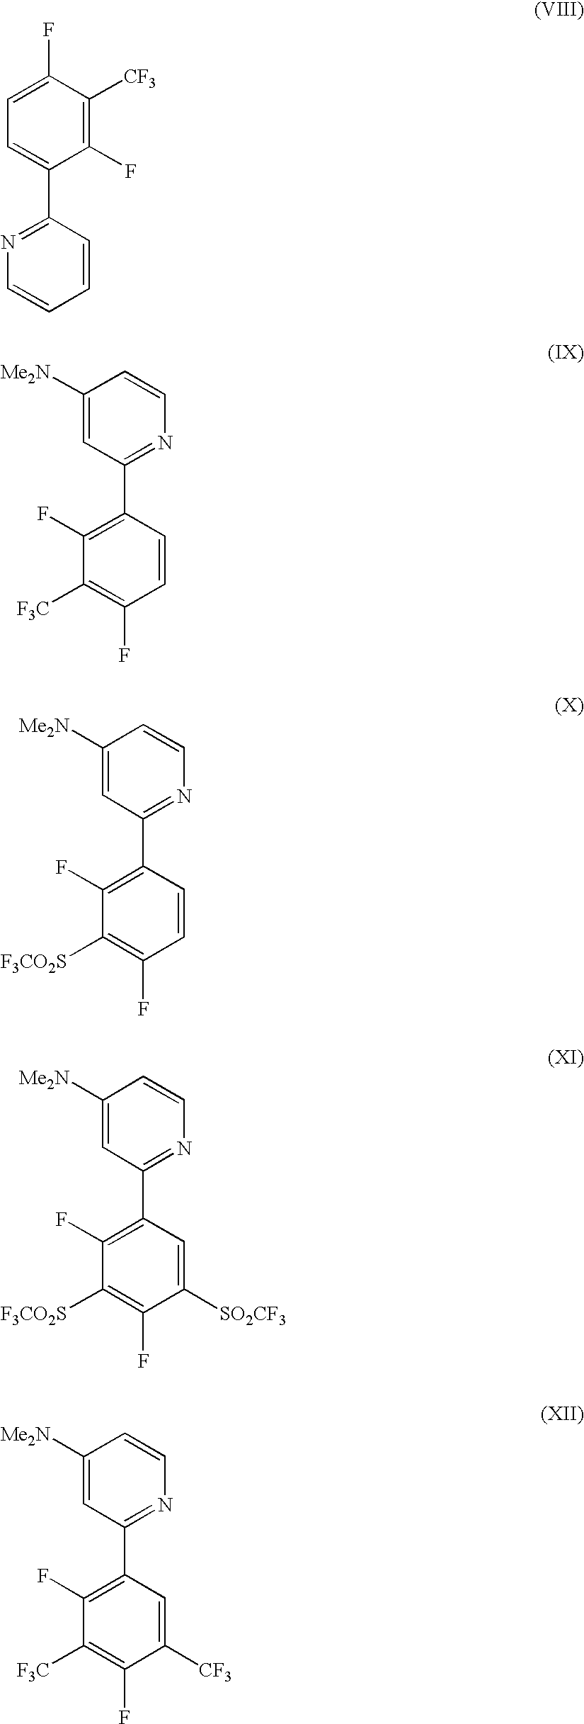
C1(F)=CC=C(C2=NC=CC=C2)C(F)=C1[CF3].C1=CN=C(C2=C(F)C([F3C])=C(F)C=C2)C=C1[Me2N].C1=CN=C(C2=C(F)C([F3CO2S])=C(F)C=C2)C=C1[Me2N].C1=CN=C(C2=C(F)C([F3CO2S])=C(F)C([SO2CF3])=C2)C=C1[Me2N].C1=CN=C(C2=C(F)C([F3C])=C(F)C([CF3])=C2)C=C1[Me2N]
